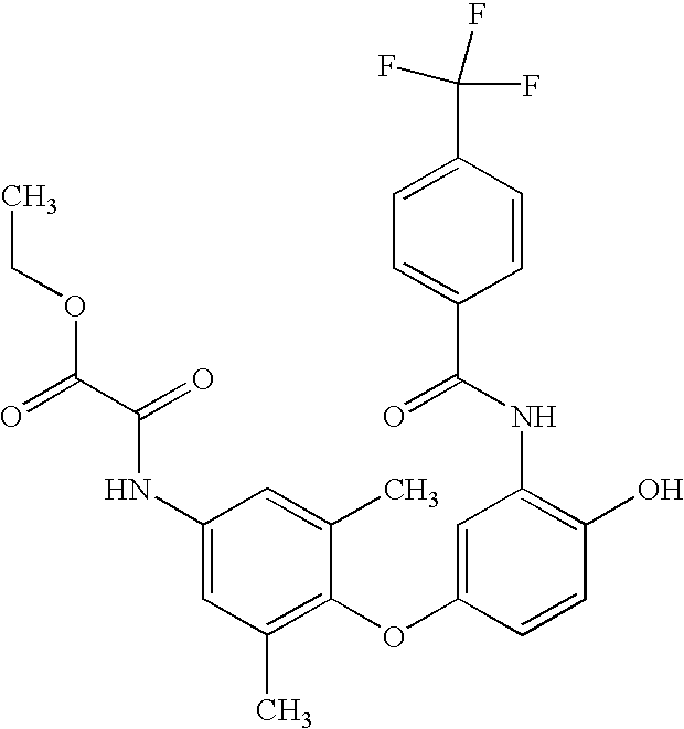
C1(O)=C(NC(=O)C2=CC=C(C(F)(F)F)C=C2)C=C(OC2=C(C)C=C(NC(=O)C(=O)OCC)C=C2C)C=C1
